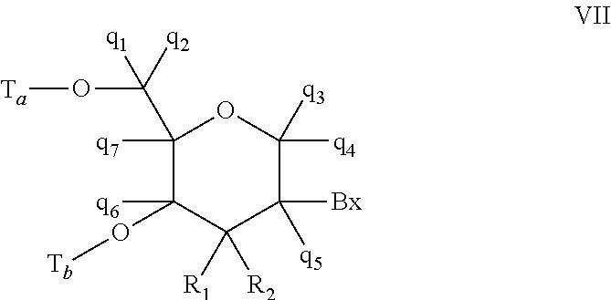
C1([q7])(C(O[Ta])([q2])[q1])C([q6])(O[Tb])C([R1])([R2])C([q5])([Bx])C([q3])([q4])O1
